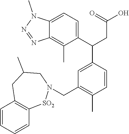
C1=CC=CC2=C1CC(C)CN(CC1=C(C)C=CC(C(C3=CC=C4C(=C3C)N=NN4C)CC(O)=O)=C1)[SO2]2
